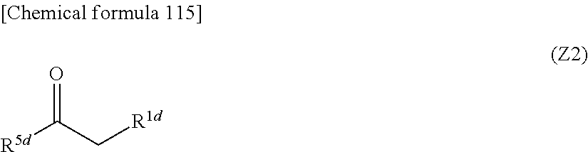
O=C([R5d])C[R1d]
